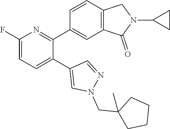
C1(F)=CC=C(C2=CN(CC3(C)CCCC3)N=C2)C(C2=CC3=C(C=C2)CN(C2CC2)C3=O)=N1
